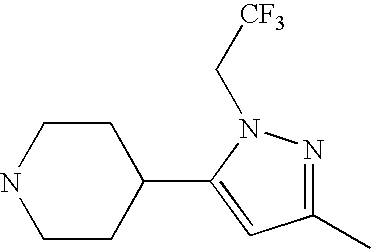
C1CC(C2=CC(C)=NN2C[CF3])CCN1
